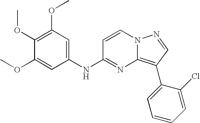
C1(OC)=C(OC)C=C(NC2=NC3=C(C4=CC=CC=C4Cl)C=NN3C=C2)C=C1OC
